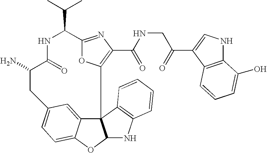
C12=NC(C(NCC(C3=CNC4=C3C=CC=C4O)=O)=O)=C(O1)C13C4=CC(=CC=C4OC1NC1=C3C=CC=C1)CC(N)C(=O)NC2C(C)C
